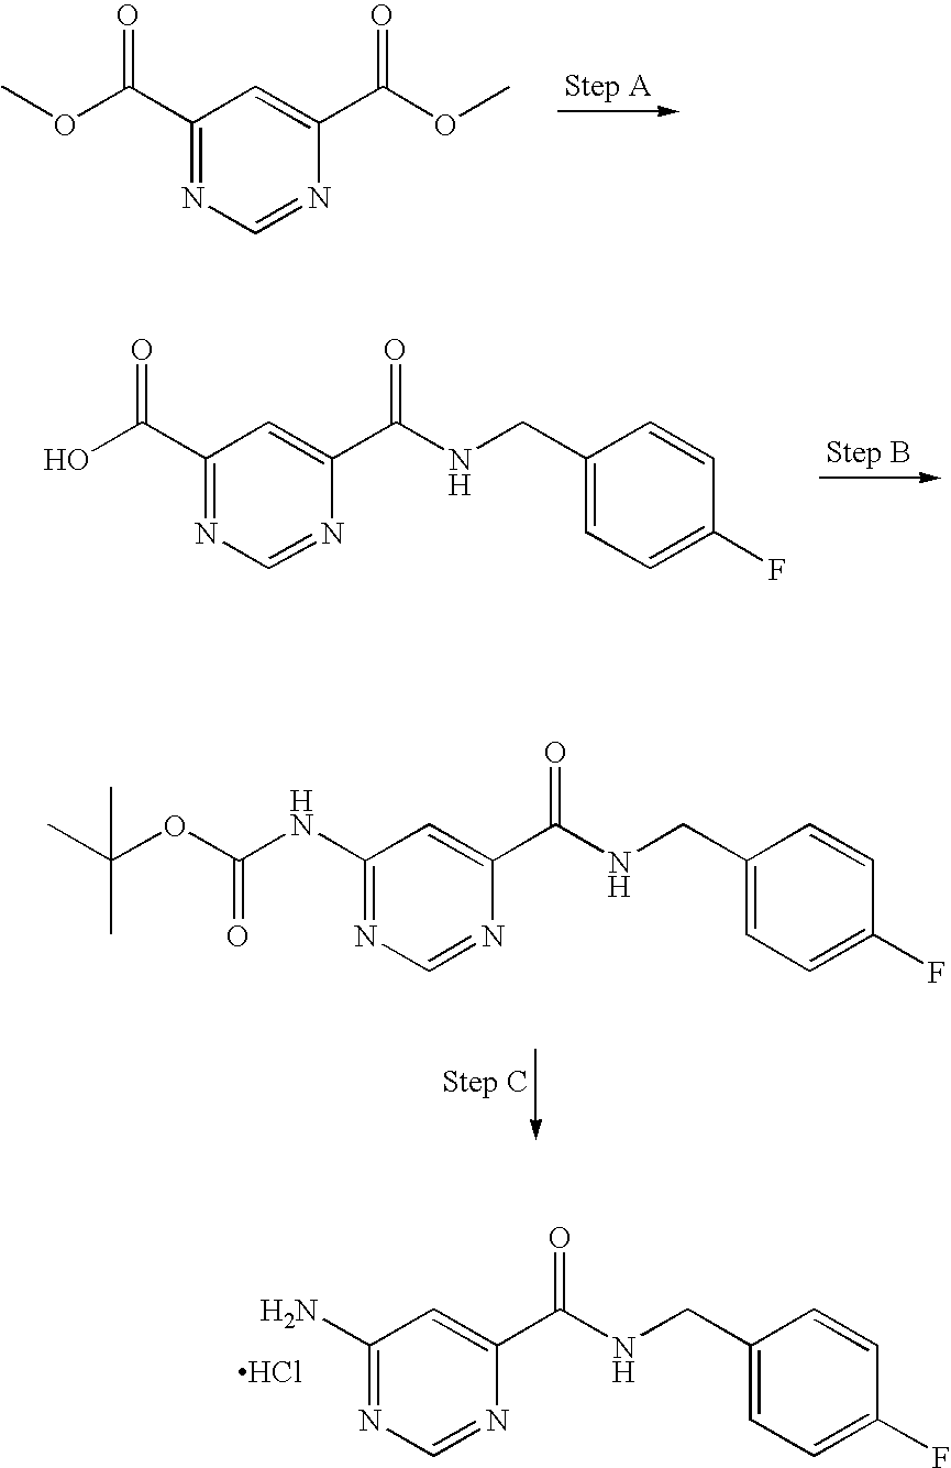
C1(C(OC)=O)=NC=NC(C(OC)=O)=C1.C1(C(O)=O)=NC=NC(C(NCC2=CC=C(F)C=C2)=O)=C1.C1(NC(OC(C)(C)C)=O)=NC=NC(C(NCC2=CC=C(F)C=C2)=O)=C1.C1(N)=NC=NC(C(NCC2=CC=C(F)C=C2)=O)=C1.Cl
